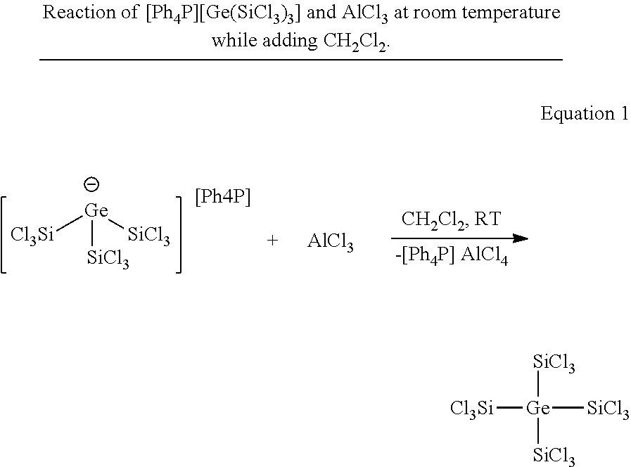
[Cl3Si][Ge]([SiCl3])[SiCl3].[AlCl3].[Cl3Si][Ge]([SiCl3])([SiCl3])[SiCl3]
